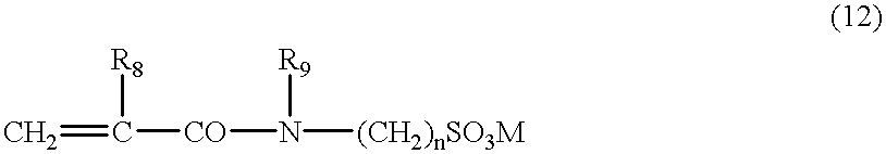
C=C([CO]N([(CH2)nSO3M])[R9])[R8]
